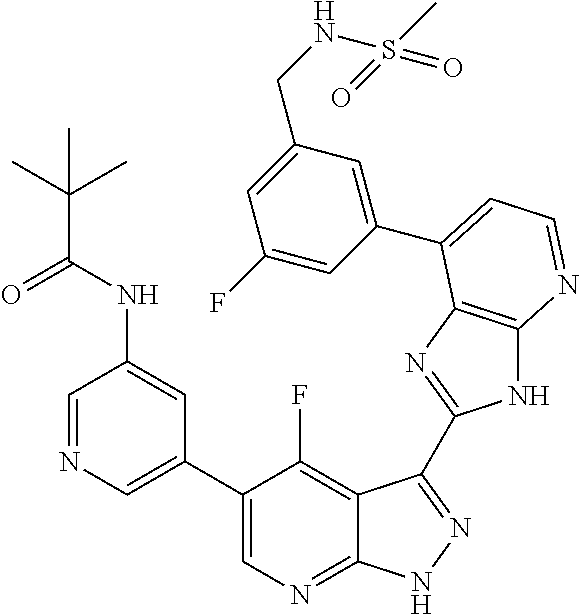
C1=NC=C(C2=CN=C3C(=C2F)C(C2=NC4=C(N2)N=CC=C4C2=CC(CNS(C)(=O)=O)=CC(F)=C2)=NN3)C=C1NC(=O)C(C)(C)C
